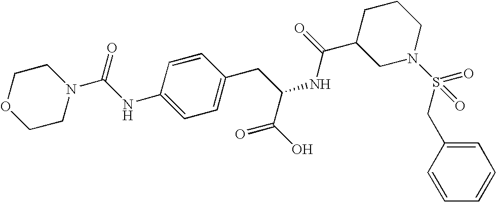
C1=CC(CS(N2CCCC(C(=O)NC(CC3=CC=C(NC(N4CCOCC4)=O)C=C3)C(O)=O)C2)(=O)=O)=CC=C1
